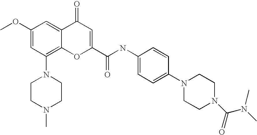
N1(C2=C3C(=CC(OC)=C2)C(=O)C=C(C(NC2=CC=C(N4CCN(C(N(C)C)=O)CC4)C=C2)=O)O3)CCN(C)CC1
